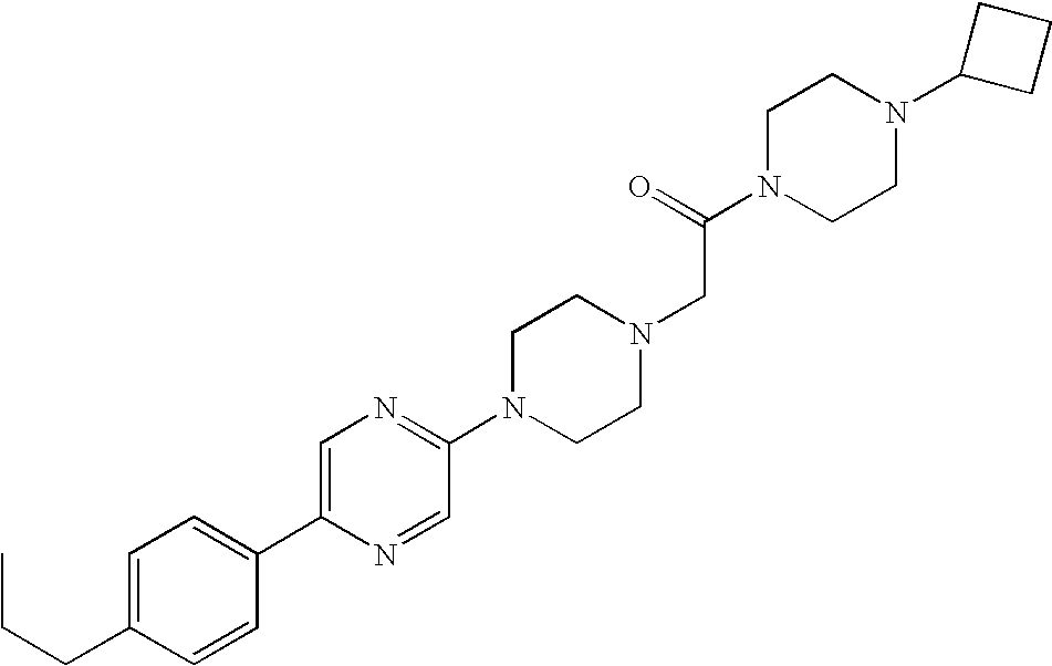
N1=C(N2CCN(CC(N3CCN(C4CCC4)CC3)=O)CC2)C=NC(C2=CC=C(CCC)C=C2)=C1
